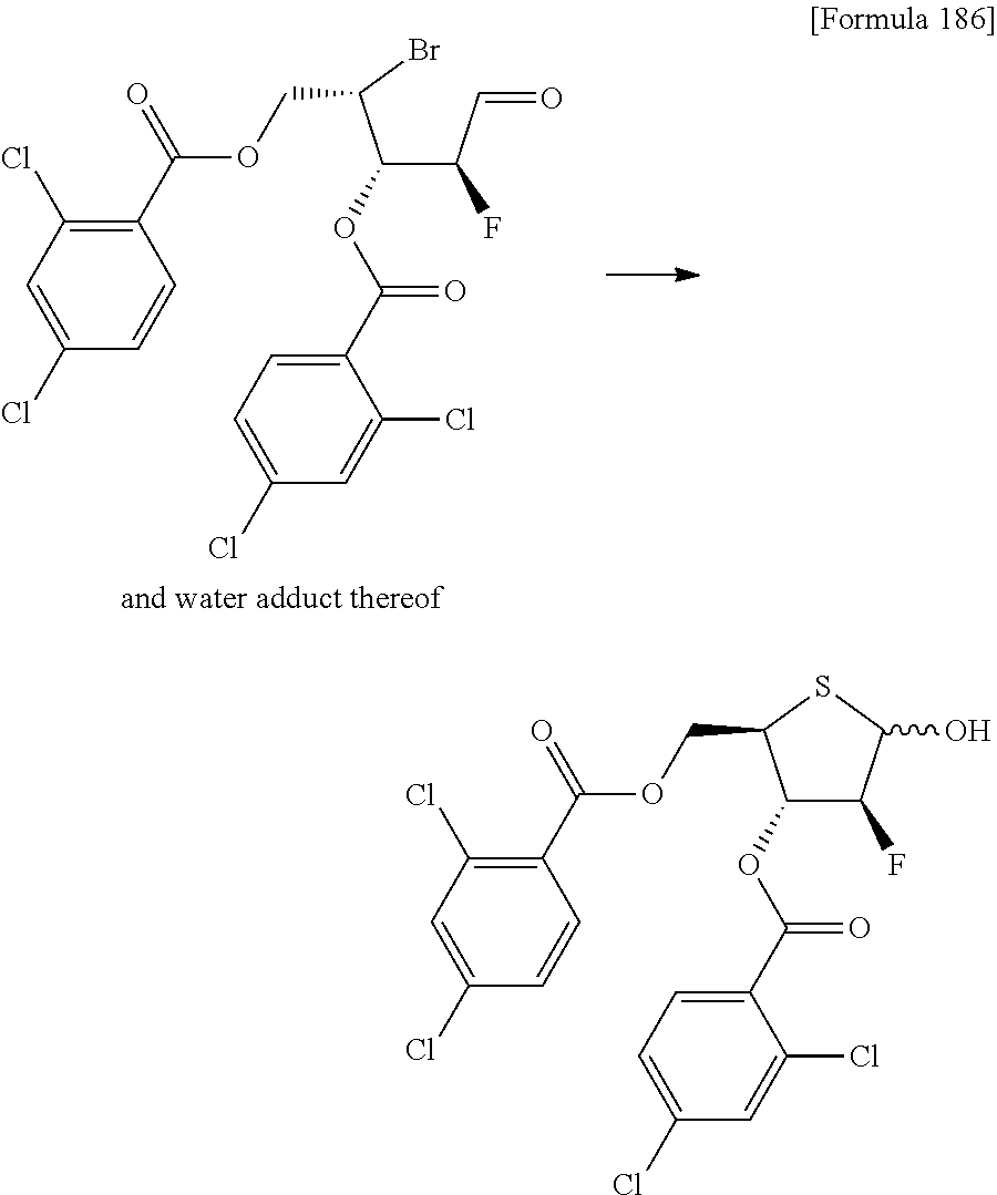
C(=O)(OCC(Br)C(OC(C1=CC=C(Cl)C=C1Cl)=O)C(C=O)F)C1=C(Cl)C=C(Cl)C=C1.C(=O)(OCC1SC(O)C(F)C1OC(C1=CC=C(Cl)C=C1Cl)=O)C1=C(Cl)C=C(Cl)C=C1
